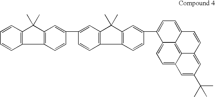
C12=C(C=CC=C1)C(C)(C)C1=C2C=CC(C2=CC3=C(C=C2)C2=C(C3(C)C)C=C(C3=CC=C4C5=C6C(=CC(C(C)(C)C)=CC6=CC=C35)C=C4)C=C2)=C1
